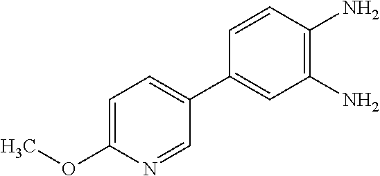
C1(C2=CC=C(OC)N=C2)=CC(N)=C(N)C=C1
